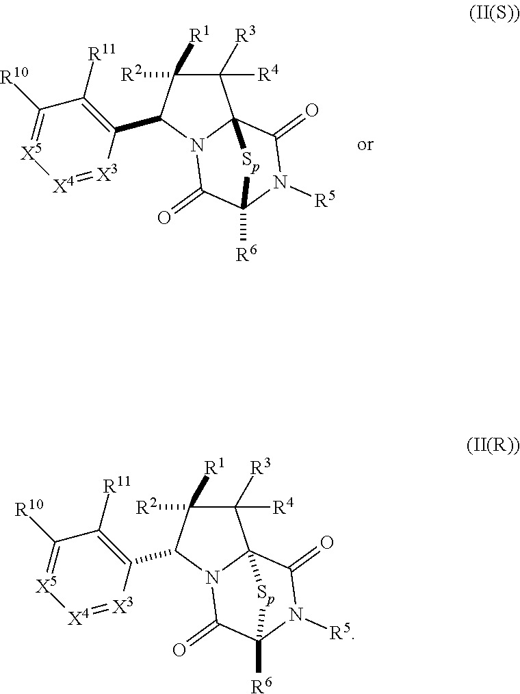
C1([R4])([R3])C23N(C(=O)C([R6])(N([R5])C2=O)[Sp]3)C(C2=C([R11])C([R10])=[X5][X4]=[X3]2)C1([R1])[R2].C1([R4])([R3])C23N(C(=O)C([R6])(N([R5])C2=O)[Sp]3)C(C2=C([R11])C([R10])=[X5][X4]=[X3]2)C1([R1])[R2]
